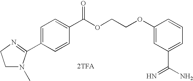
[2TFA].C1(C2=NCCN2C)=CC=C(C(OCCOC2=CC(C(N)=N)=CC=C2)=O)C=C1
